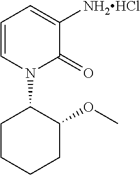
C1=CN(C2CCCCC2OC)C(=O)C([NH2HCl])=C1
